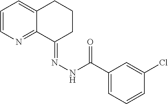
C1=CN=C2C(=C1)CCCC2=NNC(C1=CC=CC(Cl)=C1)=O
